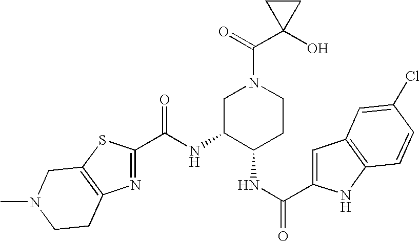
N1=C(C(NC2C(NC(=O)C3=CC4=C(N3)C=CC(Cl)=C4)CCN(C(C3(O)CC3)=O)C2)=O)SC2=C1CCN(C)C2
